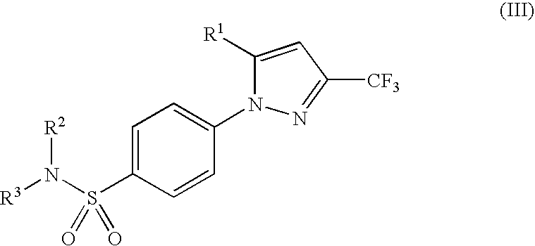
C1=C(S(N([R3])[R2])(=O)=O)C=CC(N2C([R1])=CC([CF3])=N2)=C1
